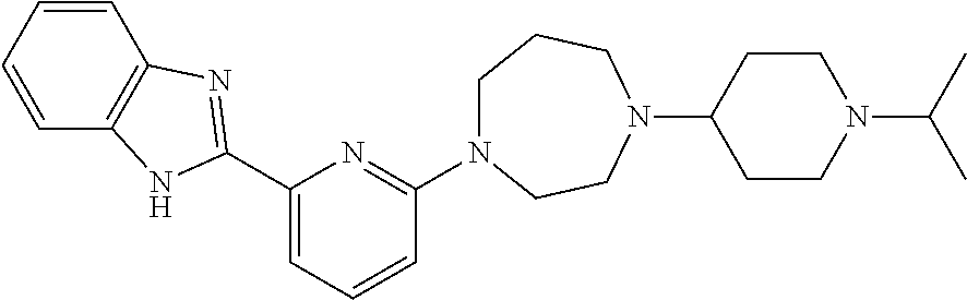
C1(C2=NC3=C(C=CC=C3)N2)=CC=CC(N2CCCN(C3CCN(C(C)C)CC3)CC2)=N1
